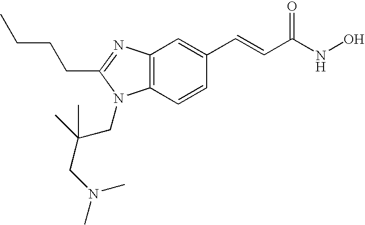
C(CC1=NC2=C(N1CC(CN(C)C)(C)C)C=CC(C=CC(NO)=O)=C2)CC
